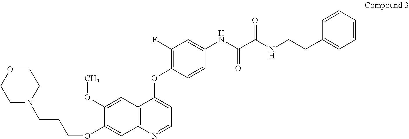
C1N(CCCOC2=CC3=C(C=C2OC)C(OC2=C(F)C=C(NC(C(NCCC4=CC=CC=C4)=O)=O)C=C2)=CC=N3)CCOC1
